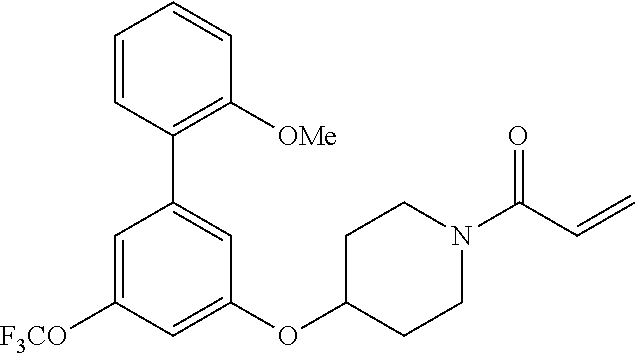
O(C1CCN(C(C=C)=O)CC1)C1=CC([F3CO])=CC(C2=C([OMe])C=CC=C2)=C1
